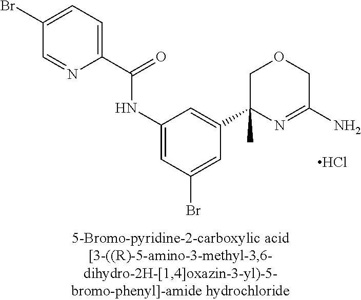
C1(C(=O)NC2=CC(Br)=CC(C3(C)N=C(N)COC3)=C2)=CC=C(Br)C=N1.Cl
